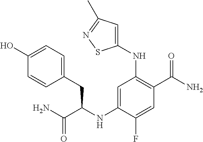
C1(NC(C(N)=O)CC2=CC=C(O)C=C2)=CC(NC2=CC(C)=NS2)=C(C(N)=O)C=C1F
